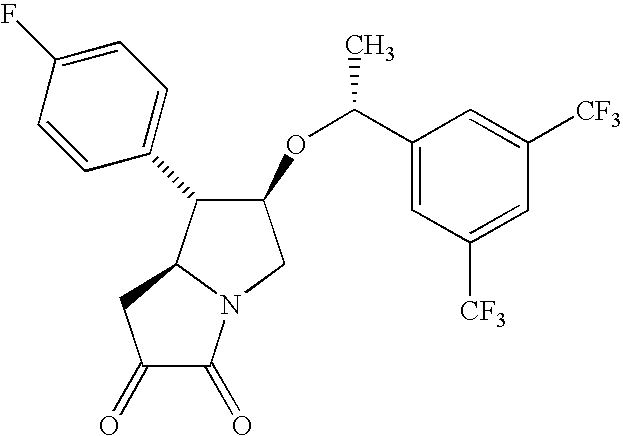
C1(OC(C)C2=CC([CF3])=CC([CF3])=C2)C(C2=CC=C(F)C=C2)C2N(C1)C(=O)C(=O)C2
